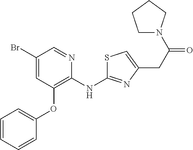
BrC1=CC(OC2=CC=CC=C2)=C(NC2=NC(CC(=O)N3CCCC3)=CS2)N=C1
